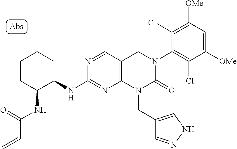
N(C(=O)C=C)C1CCCCC1NC1=NC2=C(C=N1)CN(C1=C(Cl)C([OMe])=CC([OMe])=C1Cl)C(=O)N2CC1=CNN=C1
